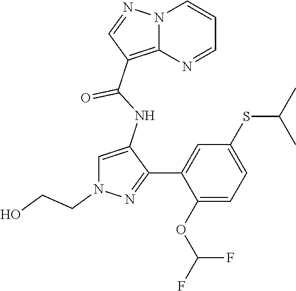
C1=C(NC(=O)C2=C3N(C=CC=N3)N=C2)C(C2=CC(SC(C)C)=CC=C2OC(F)F)=NN1CCO
